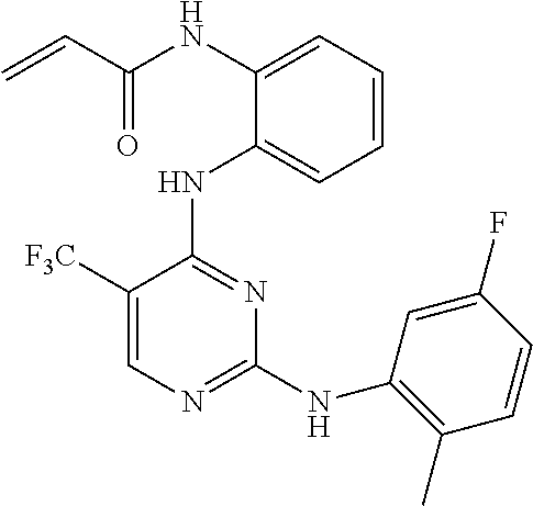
N(C1=CC=CC=C1NC1=NC(NC2=C(C)C=CC(F)=C2)=NC=C1[F3C])C(C=C)=O
